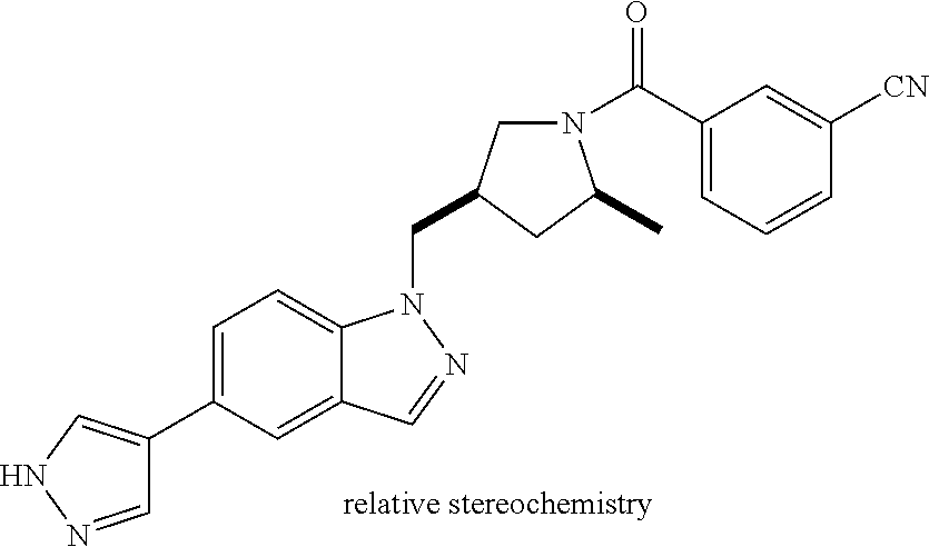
C1=NNC=C1C1=CC=C2C(=C1)C=NN2CC1CN(C(C2=CC=CC([CN])=C2)=O)C(C)C1
